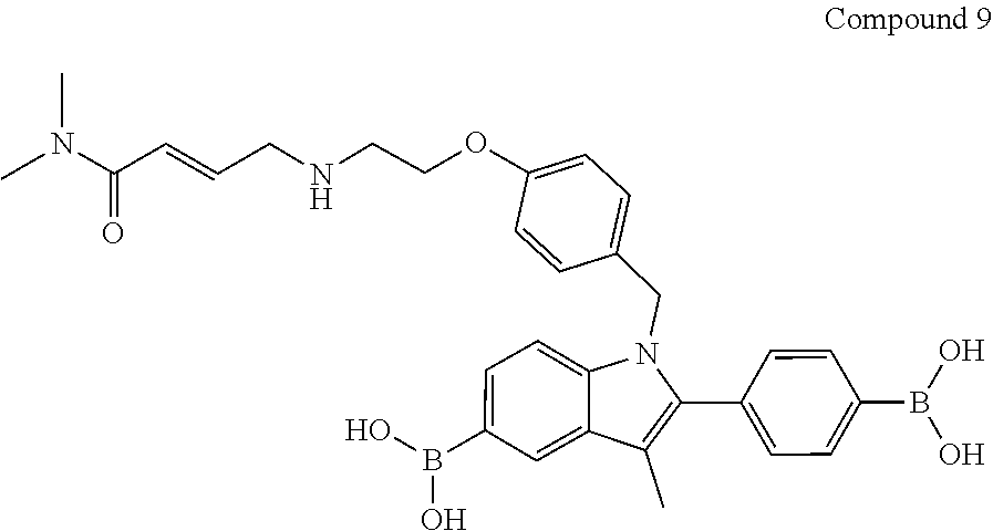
CN(C(=O)C=CCNCCOC1=CC=C(CN2C(C3=CC=C(B(O)O)C=C3)=C(C)C3=CC(B(O)O)=CC=C23)C=C1)C
